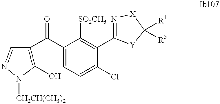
C1(O)=C(C(C2=CC=C(Cl)C(C3=N[X]C([R4])([R5])[Y]3)=C2[SO2CH3])=O)C=NN1[CH2CH(CH3)2]
